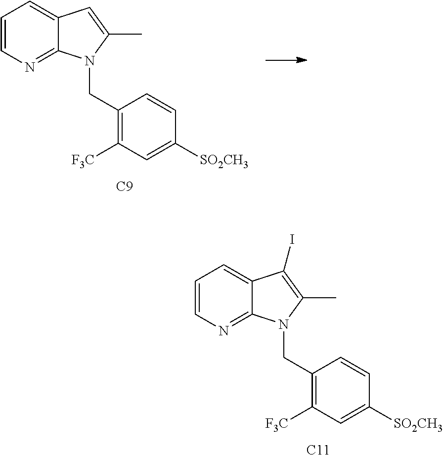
C12=CC=CN=C1N(CC1=C([F3C])C=C([SO2CH3])C=C1)C(C)=C2.[C9].C12=CC=CN=C1N(CC1=C([F3C])C=C([SO2CH3])C=C1)C(C)=C2I.[C11]
